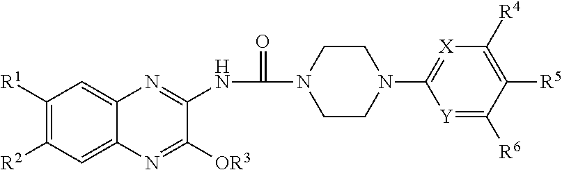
C1([R1])=C([R2])C=C2C(=C1)N=C(NC(=O)N1CCN(C3=[X]C([R4])=C([R5])C([R6])=[Y]3)CC1)C([OR3])=N2
